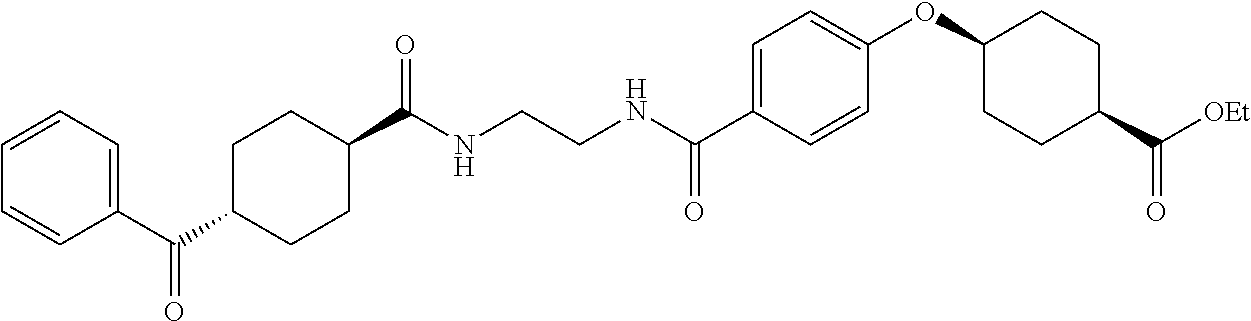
C1C(C(C2=CC=CC=C2)=O)CCC(C(NCCNC(C2=CC=C(OC3CCC(C([OEt])=O)CC3)C=C2)=O)=O)C1
